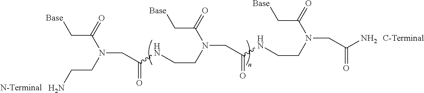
[Base]CC(=O)N(CC(=O)NCCN(C(C[Base])=O)CC(=O)NCCN(C(C[Base])=O)CC(=O)N)CCN
